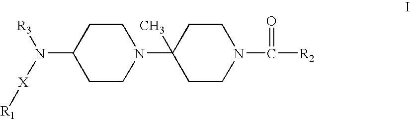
C1CN(C2(C)CCN(C([R2])=O)CC2)CCC1N([R3])[X][R1]
